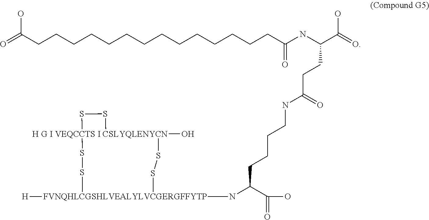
O=C(CCCCCCCCCCCCCCC(NC(C(=O)O)CCC(NCCCCC(N[FVNQHLCGSHLVEALYLVCGERGFFYTP]1([H])SS[H G I VEQCCTS I CSLYQLENYCN]2(O)(SS2)SS1)C(=O)O)=O)=O)O
